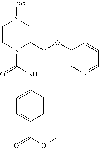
C1CN(C(=O)NC2=CC=C(C(=O)OC)C=C2)C(COC2=CN=CC=C2)CN1[Boc]
